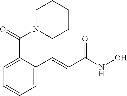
N1(C(C2=CC=CC=C2C=CC(NO)=O)=O)CCCCC1
